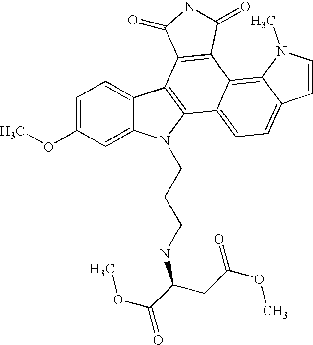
C12=CC(OC)=CC=C1C1=C(N2CCCNC(C(=O)OC)CC(OC)=O)C2=CC=C3C(=C2C2=C1C(=O)NC2=O)N(C)C=C3
